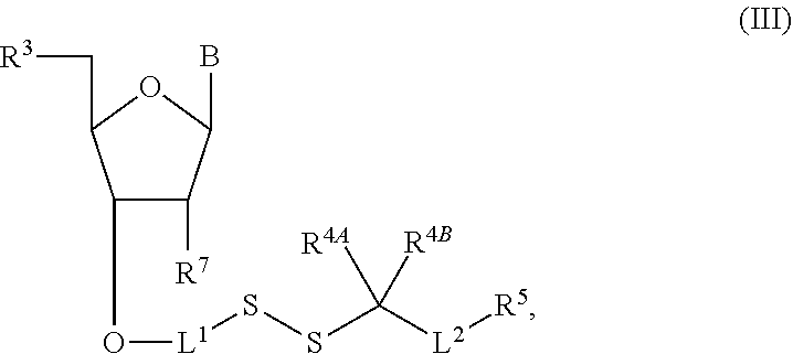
C1(O[L1]SSC([L2][R5])([R4B])[R4A])C([R7])C(B)OC1C[R3]
